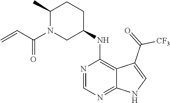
C12=NC=NC(NC3CCC(C)N(C(C=C)=O)C3)=C1C(C([CF3])=O)=CN2
